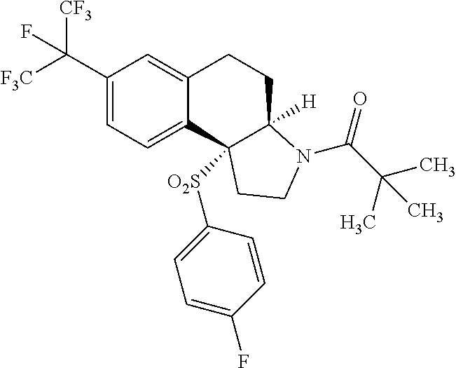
C(C1=CC=C2C(=C1)CCC1([H])C2([O2S]C2=CC=C(F)C=C2)CCN1C(=O)C(C)(C)C)([F3C])([CF3])F
